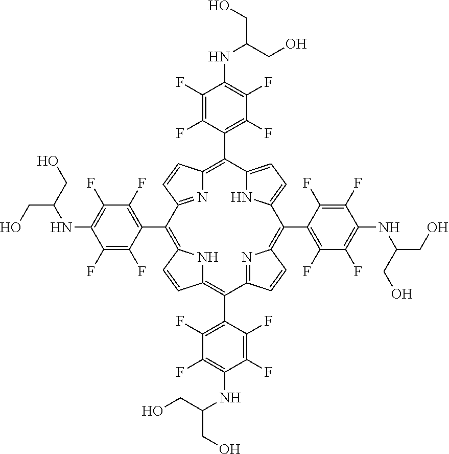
C12=CC=C(N1)C(C1=C(F)C(F)=C(NC(CO)CO)C(F)=C1F)=C1N=C(C=C1)C(C1=C(F)C(F)=C(NC(CO)CO)C(F)=C1F)=C1NC(=C(C3=C(F)C(F)=C(NC(CO)CO)C(F)=C3F)C3=NC(=C2C2=C(F)C(F)=C(NC(CO)CO)C(F)=C2F)C=C3)C=C1
